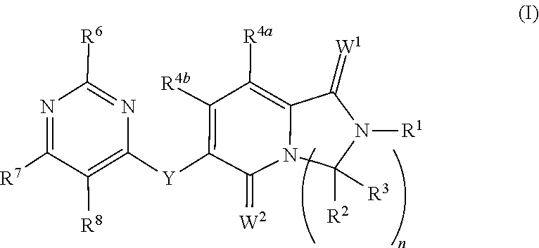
C1(=[W2])C([Y]C2=C([R8])C([R7])=NC([R6])=N2)=C([R4b])C([R4a])=C2C(=[W1])N([R1])C([R3])([R2])CN12
